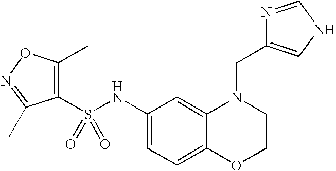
C1(NS(C2=C(C)ON=C2C)(=O)=O)=CC=C2C(=C1)N(CC1=CNC=N1)CCO2
